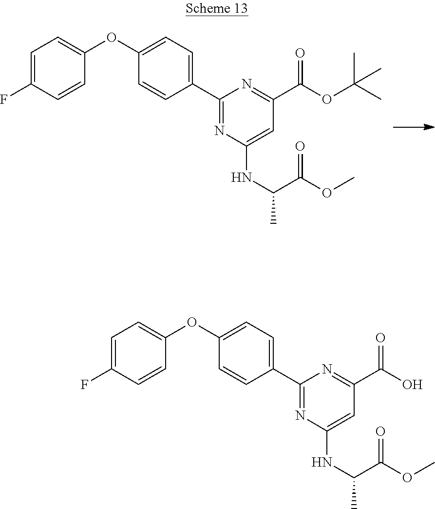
C1(OC2=CC=C(C3=NC(NC(C)C(=O)OC)=CC(C(OC(C)(C)C)=O)=N3)C=C2)=CC=C(F)C=C1.C1(OC2=CC=C(C3=NC(NC(C)C(=O)OC)=CC(C(O)=O)=N3)C=C2)=CC=C(F)C=C1
